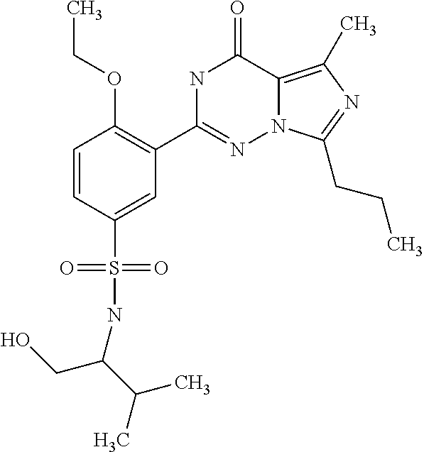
C1=CC(S(NC(C(C)C)CO)(=O)=O)=CC(C2=NN3C(=C(C)N=C3CCC)C(=O)N2)=C1OCC
